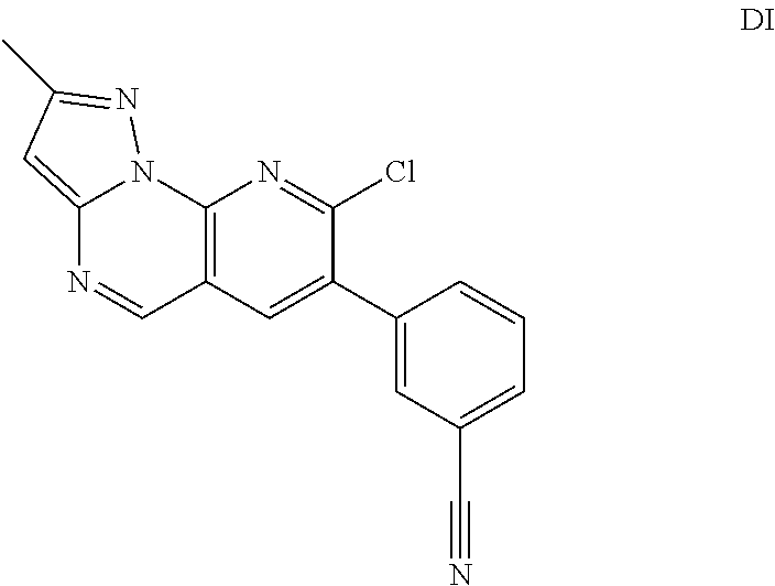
C12=C(C=C(C3=CC(C#N)=CC=C3)C(Cl)=N1)C=NC1=CC(C)=NN21
